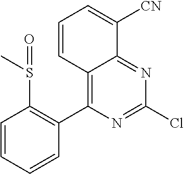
C12=C(C3=C(S(C)=O)C=CC=C3)N=C(Cl)N=C1C([CN])=CC=C2
